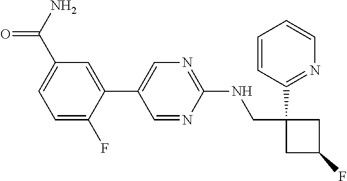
C1(NCC2(C3=NC=CC=C3)CC(F)C2)=NC=C(C2=CC(C(=O)N)=CC=C2F)C=N1
